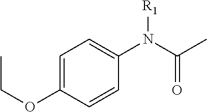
C1=C(OCC)C=CC(N(C(C)=O)[R1])=C1
